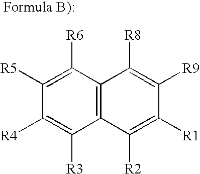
C1([R4])=C([R3])C2=C(C([R6])=C1[R5])C([R8])=C([R9])C([R1])=C2[R2]
